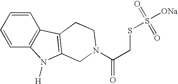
C1=CC=CC2=C1N([H])C1=C2CCN(C(CSS([ONa])(=O)=O)=O)C1
